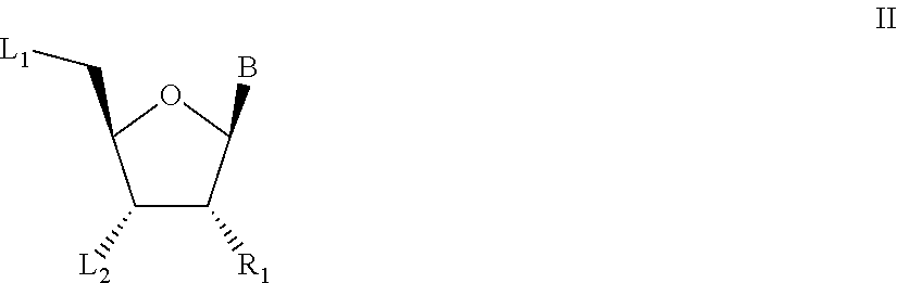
C1([L2])C([R1])C(B)OC1C[L1]
